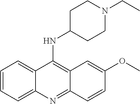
C12=CC=CC=C1N=C1C(=C2NC2CCN(CC)CC2)C=C(OC)C=C1
